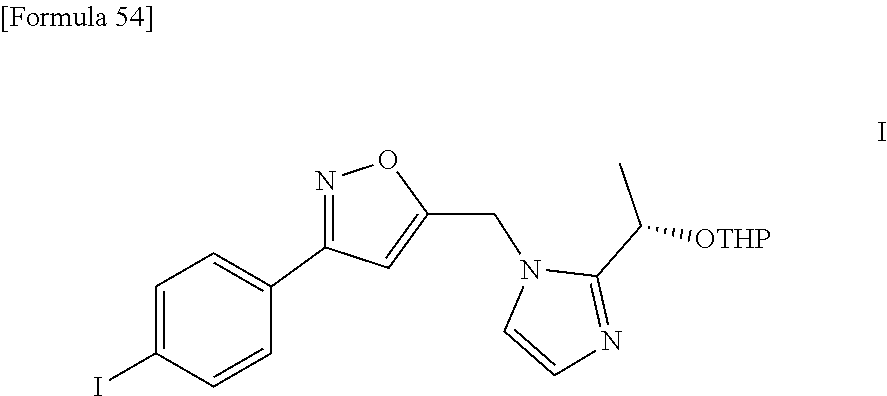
C1(C([OTHP])C)=NC=CN1CC1=CC(C2=CC=C(I)C=C2)=NO1
